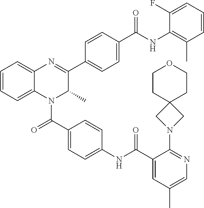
C1=CC=C2C(=C1)N=C(C1=CC=C(C(NC3=C(C)C=CC=C3F)=O)C=C1)C(C)N2C(C1=CC=C(NC(C2=CC(C)=CN=C2N2CC3(C2)CCOCC3)=O)C=C1)=O
